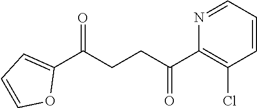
C1(C(CCC(C2=C(Cl)C=CC=N2)=O)=O)=CC=CO1
